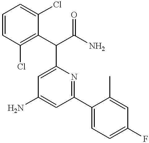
NC1=CC(C2=CC=C(F)C=C2C)=NC(C(C2=C(Cl)C=CC=C2Cl)C(N)=O)=C1
